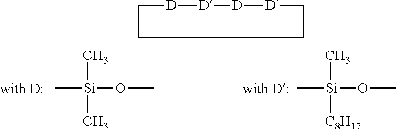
C[Si](C)(C)OC.[D]1[D][D][D]CCCC1.C[Si](C)([C8H17])OC
